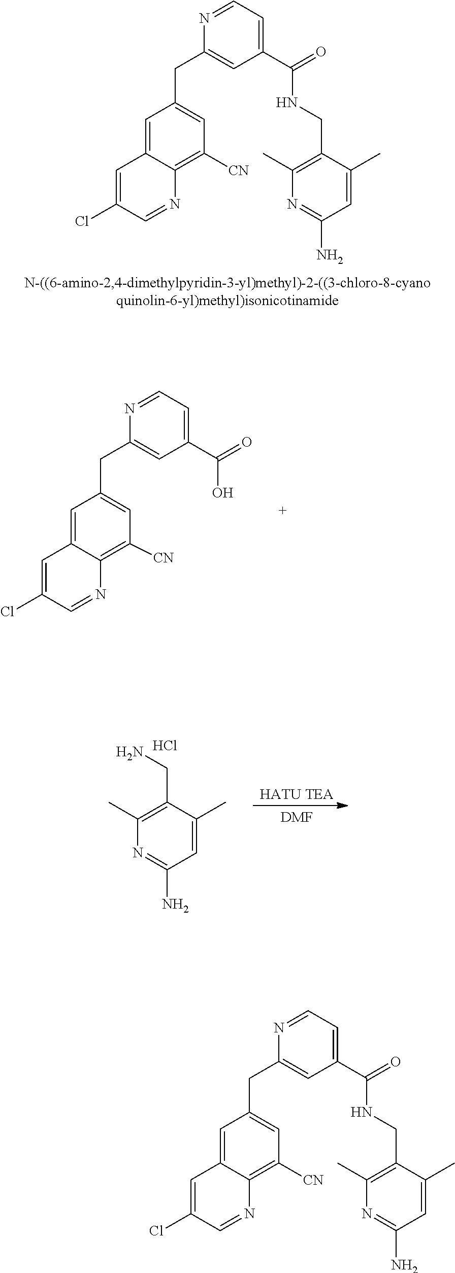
N1=CC=C(C(NCC2=C(C)N=C(N)C=C2C)=O)C=C1CC1=CC([CN])=C2C(=C1)C=C(Cl)C=N2.N1=CC=C(C(=O)O)C=C1CC1=CC([CN])=C2C(=C1)C=C(Cl)C=N2.NCC1=C(C)N=C(N)C=C1C.Cl.[DMF].N1=CC=C(C(NCC2=C(C)N=C(N)C=C2C)=O)C=C1CC1=CC([CN])=C2C(=C1)C=C(Cl)C=N2
